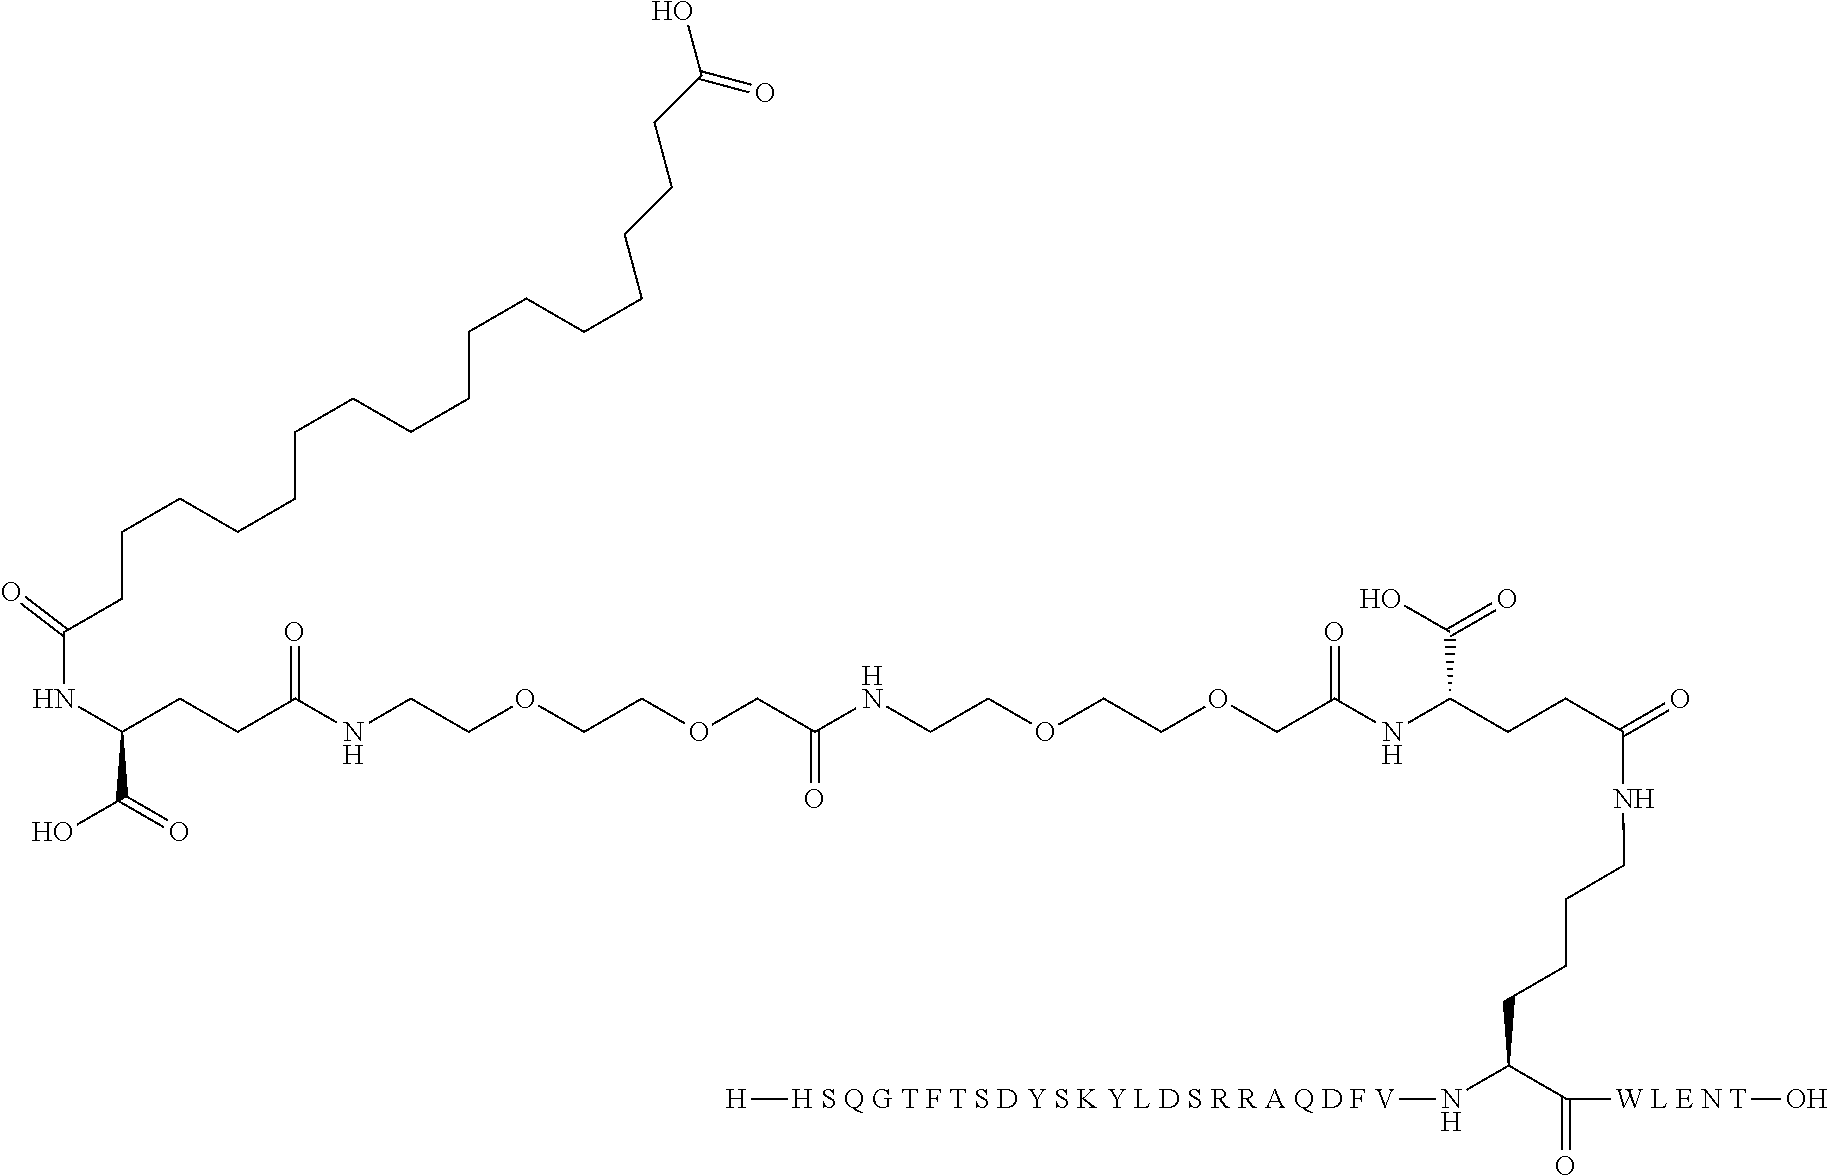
C(COCCOCC(NCCOCCOCC(NC(CCC(=O)NCCCCC(N[H S Q G T F T S D Y S K Y L D S R R A Q D F V][H])C(=O)[W L E N T]O)C(=O)O)=O)=O)NC(CCC(C(O)=O)NC(=O)CCCCCCCCCCCCCCCCC(=O)O)=O
